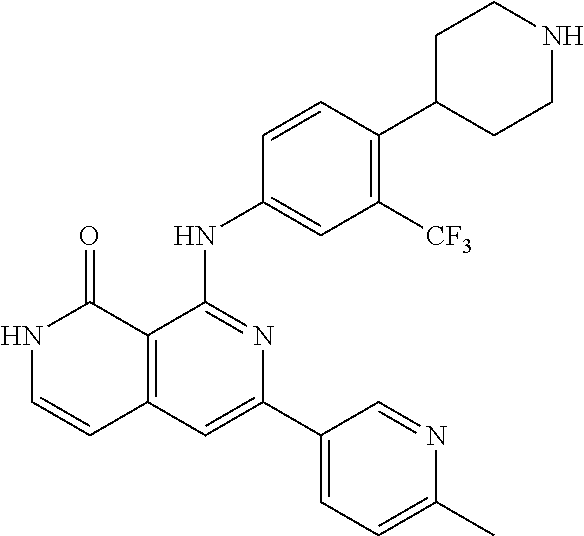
C1=CC(NC2=NC(C3=CC=C(C)N=C3)=CC3=C2C(=O)NC=C3)=CC([CF3])=C1C1CCNCC1
